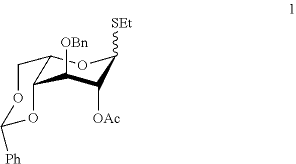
C12OC([SEt])C([OAc])C([OBn])C1OC([Ph])OC2
